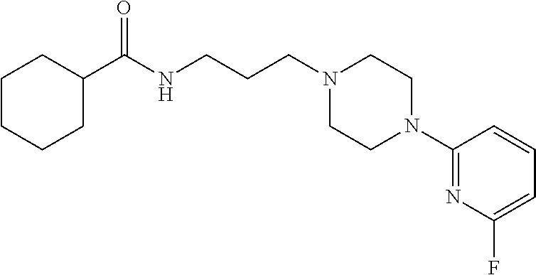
C(NCCCN1CCN(C2=NC(F)=CC=C2)CC1)(C1CCCCC1)=O
